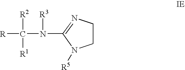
C1CN=C(N(C([R])([R2])[R1])[R3])N1[R5]
